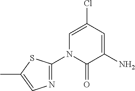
C1(N2C(=O)C(N)=CC(Cl)=C2)=NC=C(C)S1
